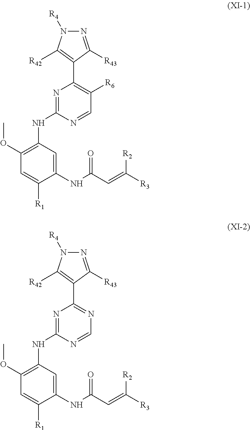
N1=C(NC2=C(OC)C=C([R1])C(NC(C=C([R3])[R2])=O)=C2)N=CC([R6])=C1C1=C([R42])N([R4])N=C1[R43].N1=C(NC2=C(OC)C=C([R1])C(NC(C=C([R3])[R2])=O)=C2)N=CN=C1C1=C([R42])N([R4])N=C1[R43]
